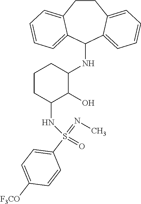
C1CC2=CC=CC=C2C(NC2CCCC(NS(=O)(C3=CC=C([F3CO])C=C3)=NC)C2O)C2=CC=CC=C12
